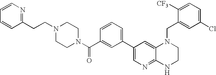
C1(C2=CC=CC(C(N3CCN(CCC4=NC=CC=C4)CC3)=O)=C2)=CN=C2C(=C1)N(CC1=CC(Cl)=CC=C1[CF3])CCN2
